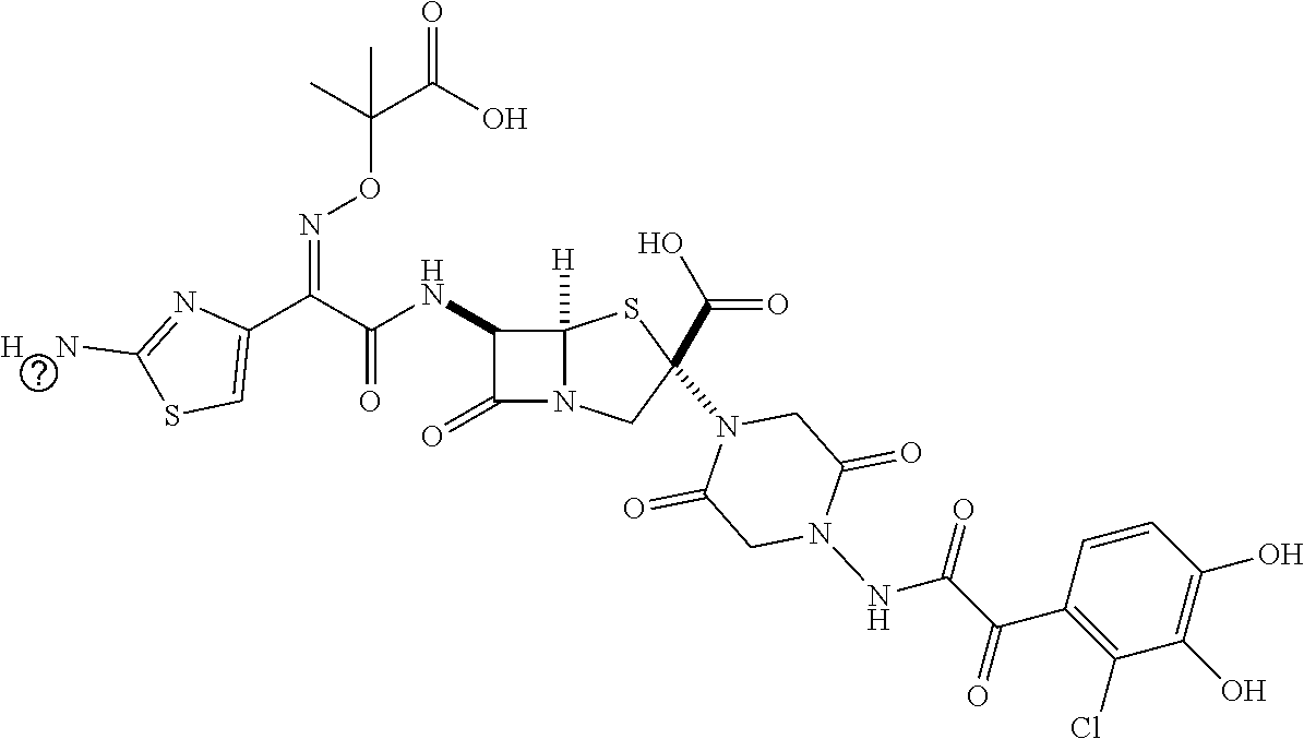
C(=O)(NC1C(=O)N2C1([H])SC(N1C(=O)CN(NC(C(C3=C(Cl)C(O)=C(O)C=C3)=O)=O)C(=O)C1)(C(O)=O)C2)C(C1=CSC([H    N])=N1)=NOC(C(O)=O)(C)C
